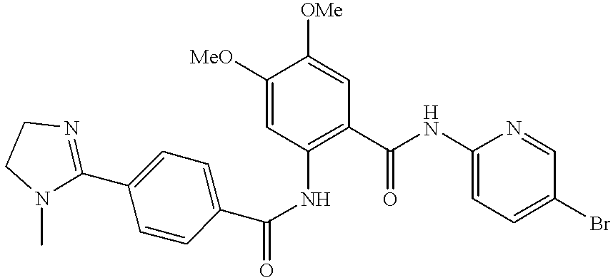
C1([MeO])=CC(NC(C2=CC=C(C3=NCCN3C)C=C2)=O)=C(C(NC2=CC=C(Br)C=N2)=O)C=C1[OMe]
